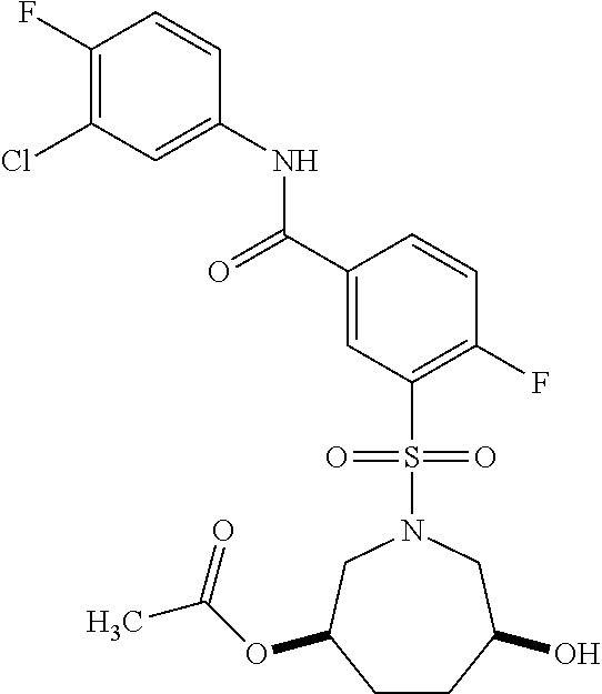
C1(F)=C(Cl)C=C(NC(=O)C2=CC(S(N3CC(OC(C)=O)CCC(O)C3)(=O)=O)=C(F)C=C2)C=C1
